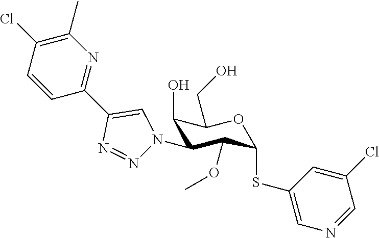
C1(O)C(N2N=NC(C3=NC(C)=C(Cl)C=C3)=C2)C(OC)C(SC2=CN=CC(Cl)=C2)OC1CO
